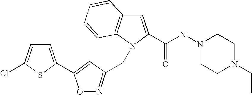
C1=C(C(NN2CCN(CC)CC2)=O)N(CC2=NOC(C3=CC=C(Cl)S3)=C2)C2=C1C=CC=C2
